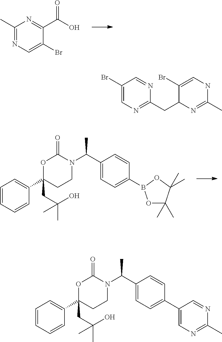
C1(C)=NC=C(Br)C(C(O)=O)=N1.C1=CC=CC(C2(CC(C)(O)C)CCN(C(C3=CC=C(B4OC(C)(C)C(C)(C)O4)C=C3)C)C(=O)O2)=C1.C1=CC=CC(C2(CC(C)(O)C)CCN(C(C3=CC=C(C4=CN=C(C)N=C4)C=C3)C)C(=O)O2)=C1.C1(Br)=CN=C(CC2N=C(C)NC=C2Br)N=C1
